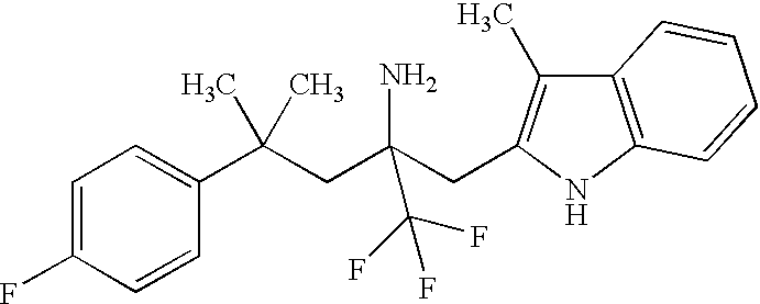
C1=C(F)C=CC(C(CC(CC2=C(C)C3=C(N2)C=CC=C3)(N)C(F)(F)F)(C)C)=C1
